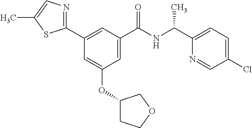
C1=C(C(NC(C2=CC=C(Cl)C=N2)C)=O)C=C(C2=NC=C(C)S2)C=C1OC1CCOC1
